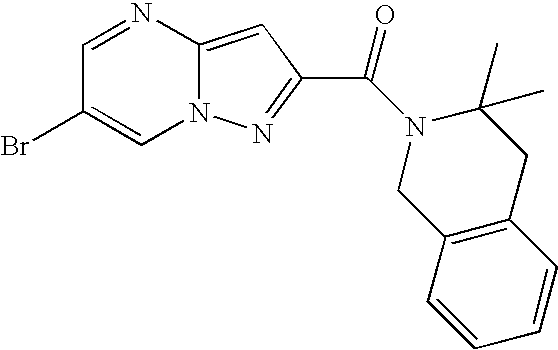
C1=NC2=CC(C(N3C(C)(C)CC4=C(C=CC=C4)C3)=O)=NN2C=C1Br
